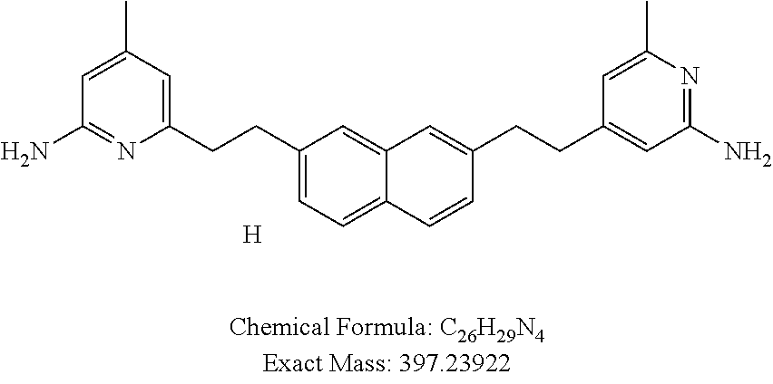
C1=C(C)C=C(CCC2=CC=C3C(=C2)C=C(CCC2=CC(N)=NC(C)=C2)C=C3)N=C1N.[H]
